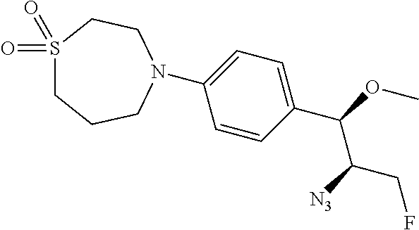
C1(N2CCCS(=O)(=O)CC2)=CC=C(C(OC)C([N3])CF)C=C1
